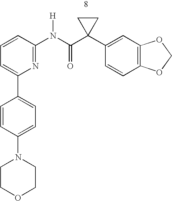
C1(N2CCOCC2)=CC=C(C2=CC=CC(N(C(C3(C4=CC5=C(C=C4)OCO5)CC3)=O)[H])=N2)C=C1
